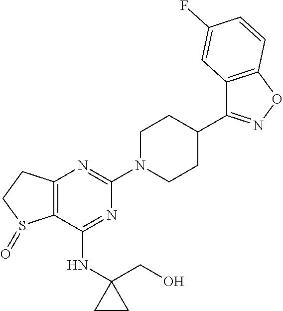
C12=C(C(NC3(CO)CC3)=NC(N3CCC(C4=NOC5=C4C=C(F)C=C5)CC3)=N1)S(=O)CC2
